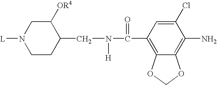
C12=C(C(N([H])CC3C([OR4])CN([L])CC3)=O)C=C(Cl)C(N)=C1OCO2
